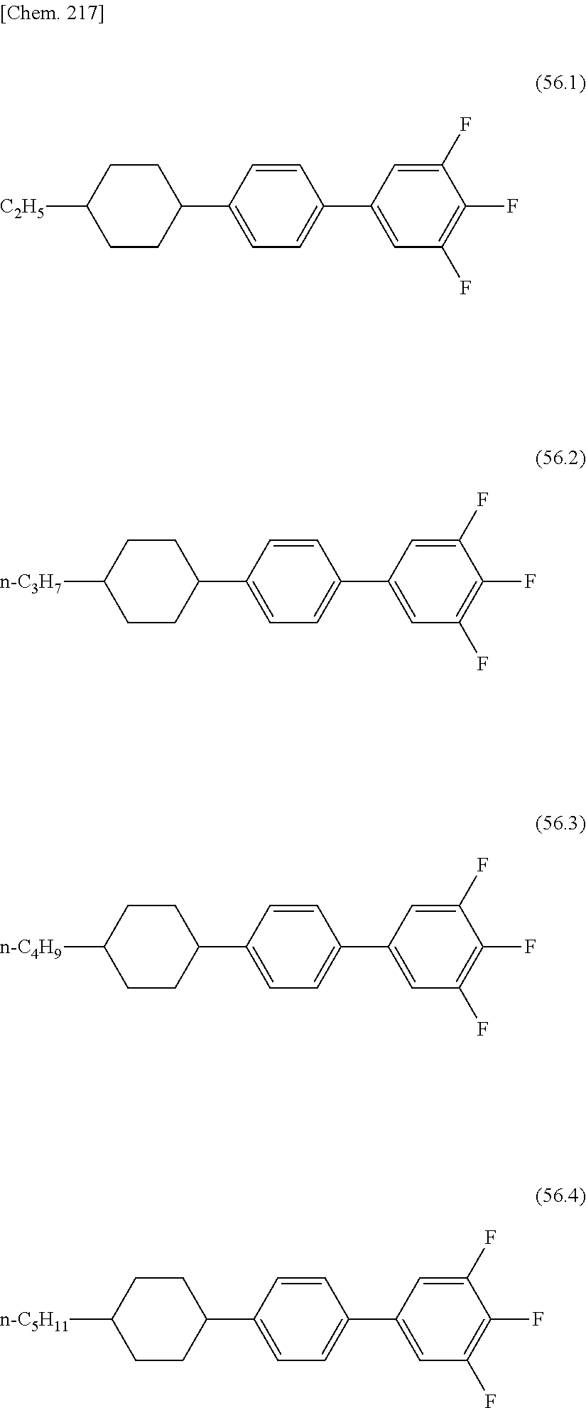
[n-C5H11]C1CCC(C2=CC=C(C3=CC(F)=C(F)C(F)=C3)C=C2)CC1.[n-C4H9]C1CCC(C2=CC=C(C3=CC(F)=C(F)C(F)=C3)C=C2)CC1.[n-C3H7]C1CCC(C2=CC=C(C3=CC(F)=C(F)C(F)=C3)C=C2)CC1.[C2H5]C1CCC(C2=CC=C(C3=CC(F)=C(F)C(F)=C3)C=C2)CC1
